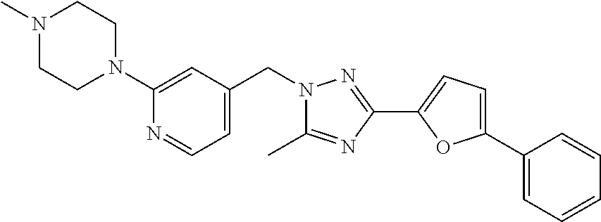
N1(C)CCN(C2=CC(CN3C(C)=NC(C4=CC=C(C5=CC=CC=C5)O4)=N3)=CC=N2)CC1
